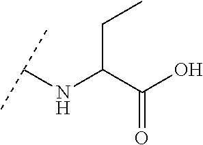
C(C(C(O)=O)NC(C)C)C
